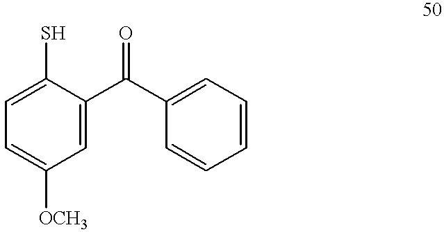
C1=C(S)C(C(C2=CC=CC=C2)=O)=CC([OCH3])=C1
